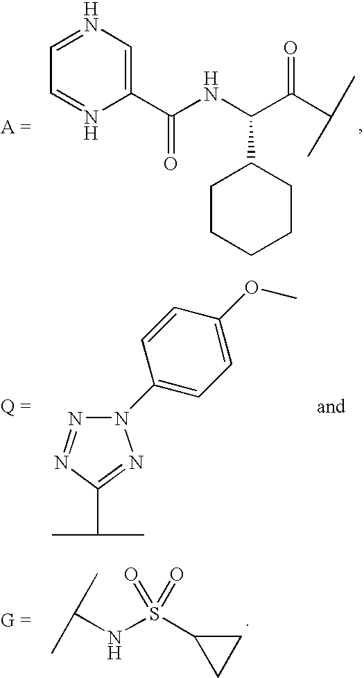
C(NS(C1CC1)(=O)=O)(C)C.N1=NC(C(C)C)=NN1C1=CC=C(OC)C=C1.C1(C(NC(C(C(C)C)=O)C2CCCCC2)=O)=CN=CC=N1
